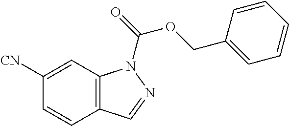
C12=C(C=NN1C(=O)OCC1=CC=CC=C1)C=CC([CN])=C2
